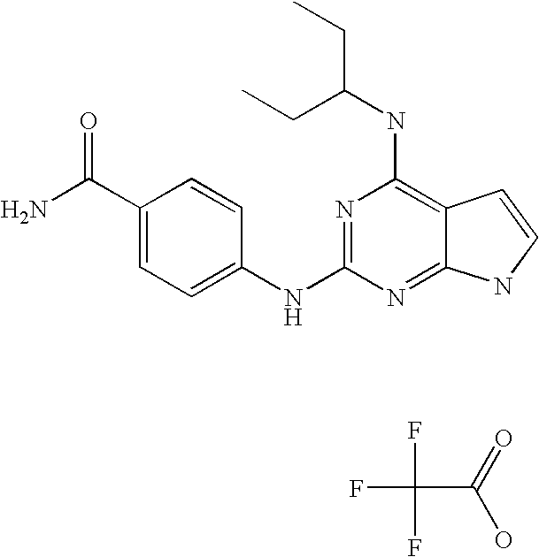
NC(C1=CC=C(NC2=NC(NC(CC)CC)=C3C(=N2)NC=C3)C=C1)=O.O=C(O)C(F)(F)F
